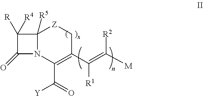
C12([R5])N(C(C(=O)[Y])=C(C(=C([M])[R2])[R1])C[Z]1)C(=O)C2([R4])[R]
